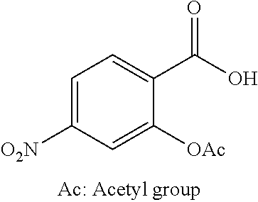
C1=C([O2N])C=C([OAc])C(C(O)=O)=C1
